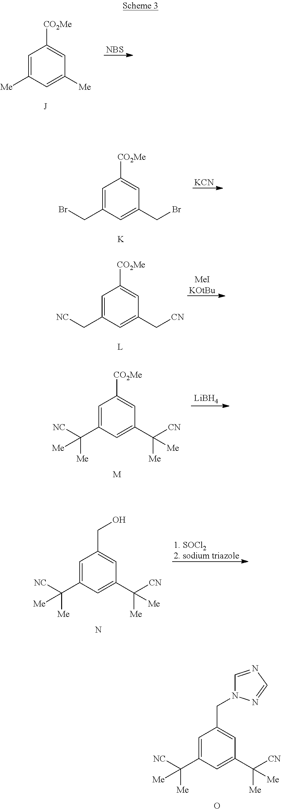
C1=C([Me])C=C([Me])C=C1[CO2Me].[NBS].C1=C(CBr)C=C(CBr)C=C1[CO2Me].[KCN].[K].C1=C(C[NC])C=C(C[CN])C=C1[CO2Me].[MeIKOtBu].[L].C1=C(C([NC])([Me])[Me])C=C(C([CN])([Me])[Me])C=C1[CO2Me].[LiBH4].[M].C1=C(C([NC])([Me])[Me])C=C(C([CN])([Me])[Me])C=C1CO.[1. SOCl22. sodium triazole].N.C1=C(C([NC])([Me])[Me])C=C(C([CN])([Me])[Me])C=C1CN1C=NC=N1.O
